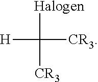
[Halogen]C([CR3])([CR3])[H]
